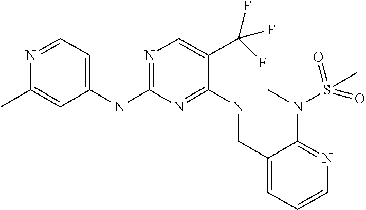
C1=C(C(F)(F)F)C(NCC2=CC=CN=C2N(C)S(=O)(=O)C)=NC(NC2=CC=NC(C)=C2)=N1
